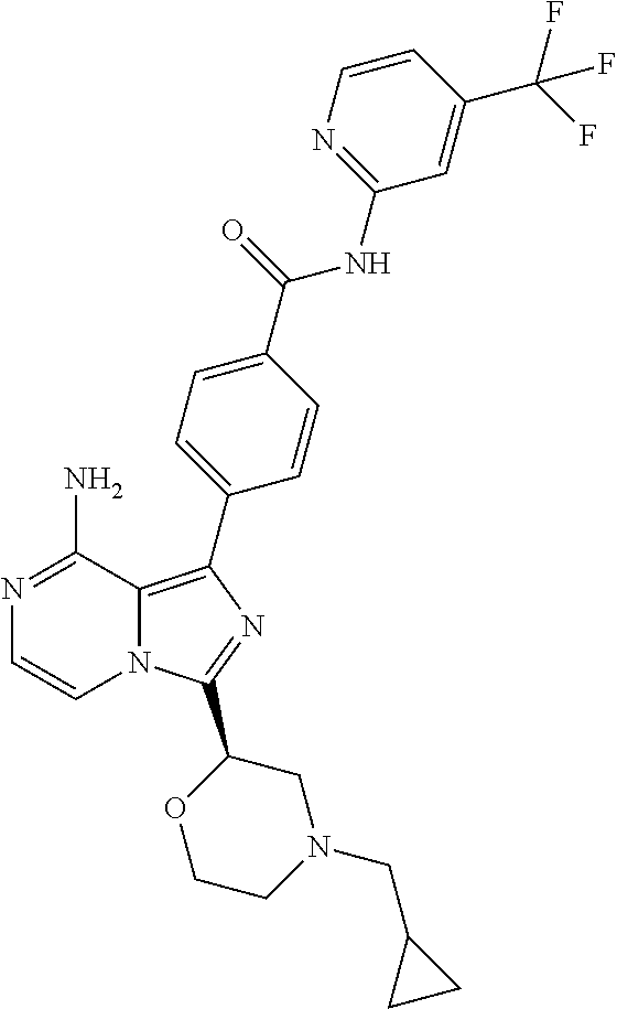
N1=C(N)C2=C(C3=CC=C(C(=O)NC4=NC=CC(C(F)(F)F)=C4)C=C3)N=C(C3OCCN(CC4CC4)C3)N2C=C1
